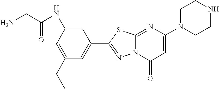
C1=C(NC(CN)=O)C=C(CC)C=C1C1=NN2C(=NC(N3CCNCC3)=CC2=O)S1
